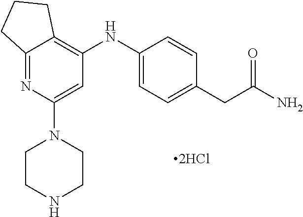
C12=NC(N3CCNCC3)=CC(NC3=CC=C(CC(N)=O)C=C3)=C1CCC2.[2HCl]
